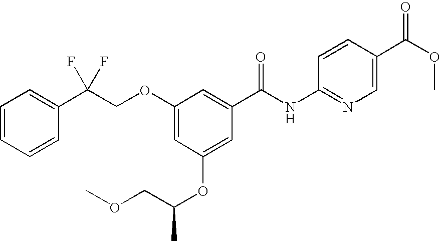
C1=CC=CC(C(COC2=CC(OC(COC)C)=CC(C(NC3=NC=C(C(OC)=O)C=C3)=O)=C2)(F)F)=C1
